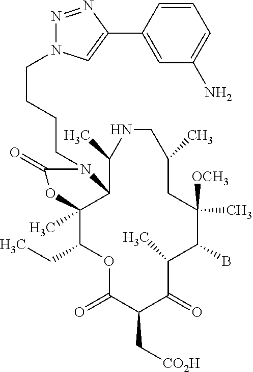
O1C(=O)C(C[CO2H])C(=O)C(C)C(B)C([OCH3])(C)CC(C)CNC(C)C2C(C)(C1CC)OC(=O)N2CCCCN1N=NC(C2=CC(N)=CC=C2)=C1
